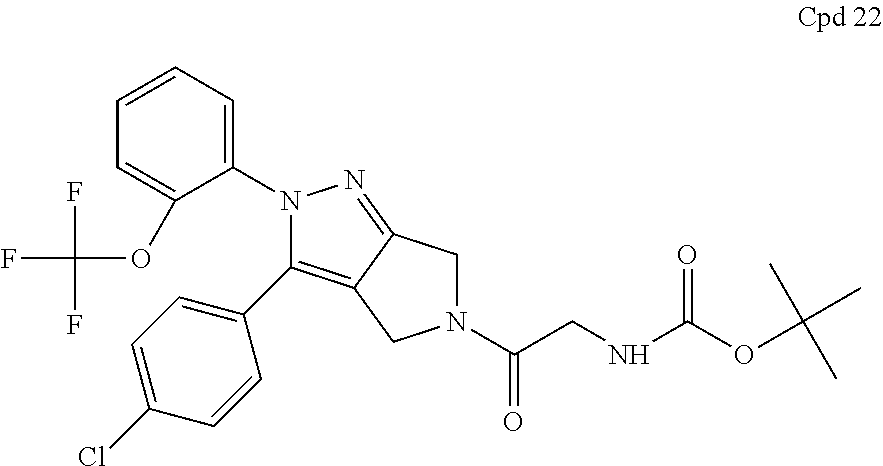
C12=C(C3=CC=C(Cl)C=C3)N(C3=CC=CC=C3OC(F)(F)F)N=C1CN(C(CNC(OC(C)(C)C)=O)=O)C2
